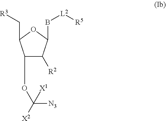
C1(OC([N3])([X2])[X1])C([R2])C(B[L2][R5])OC1C[R3]
